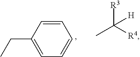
C1=CC(CC)=CC=C1.CC([R4])([R3])[H]
